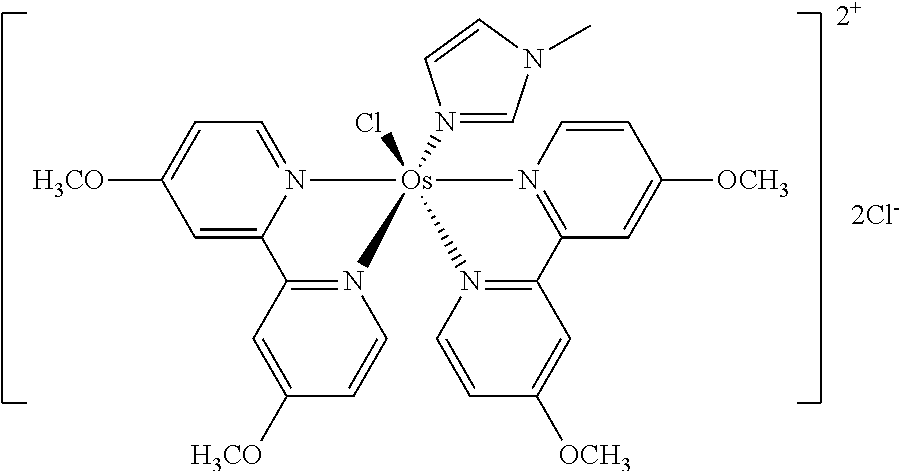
[2+].[2Cl-].N12=C(C=C([OCH3])C=C1)C1=N(C=CC([OCH3])=C1)[Os]21(N2=CN(C)C=C2)(Cl)N2=CC=C([H3CO])C=C2C2=N1C=CC([H3CO])=C2
